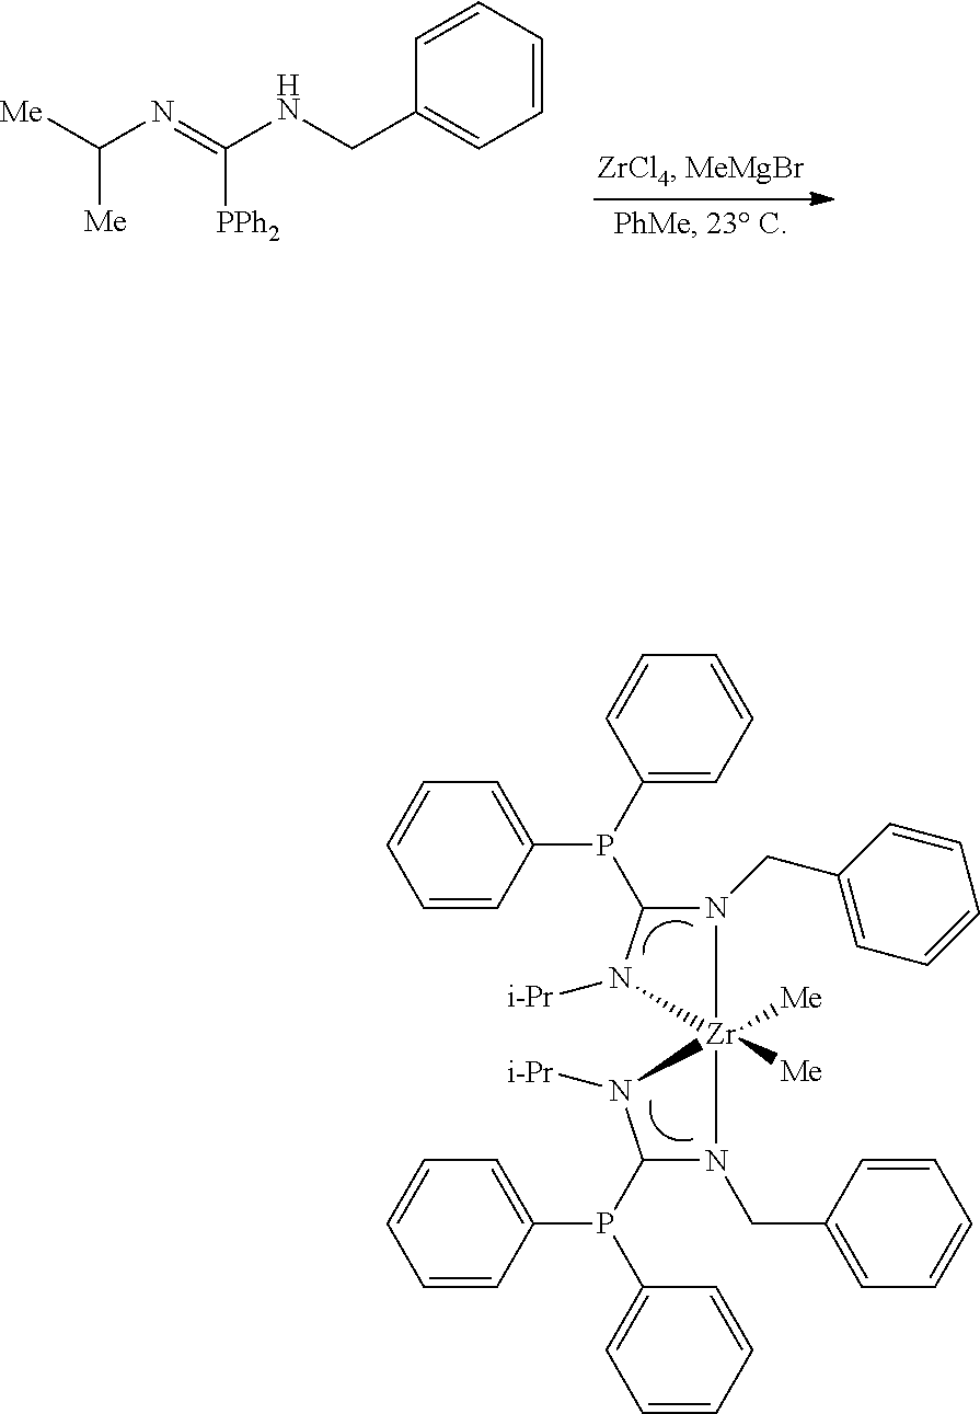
N1(CC2=CC=CC=C2)C(P(C2=CC=CC=C2)C2=CC=CC=C2)N([i-Pr])[Zr]12([Me])([Me])N(CC1=CC=CC=C1)C(P(C1=CC=CC=C1)C1=CC=CC=C1)N2[i-Pr].C([Me])(N=C([PPh2])NCC1=CC=CC=C1)[Me]
